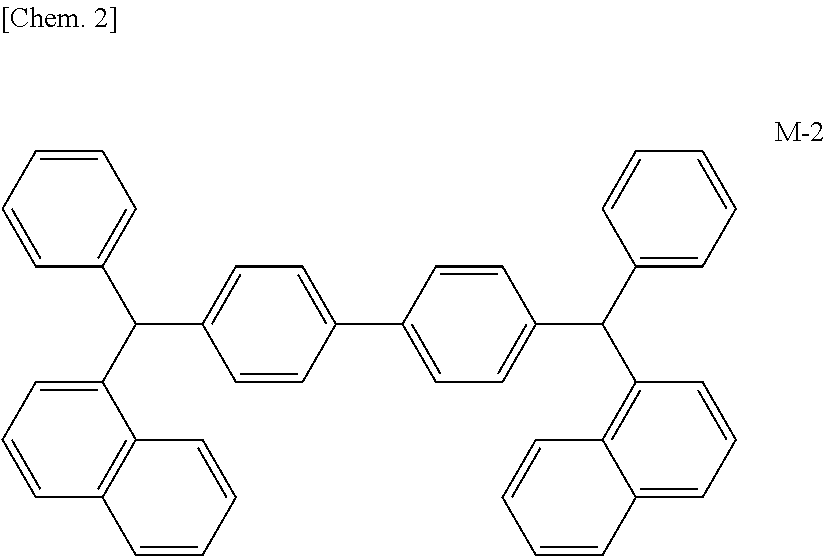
C1=CC(C2=CC=C(C(C3=CC=CC=C3)C3=C4C(=CC=C3)C=CC=C4)C=C2)=CC=C1C(C1=CC=CC2=C1C=CC=C2)C1=CC=CC=C1
